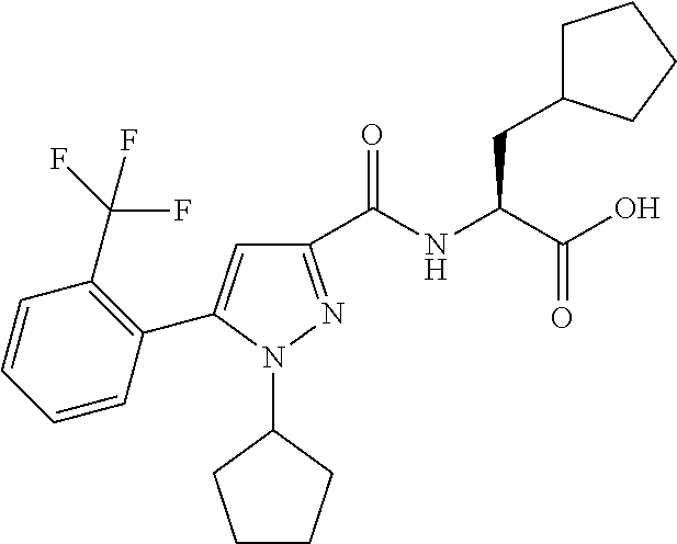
C1(C(NC(C(O)=O)CC2CCCC2)=O)=NN(C2CCCC2)C(C2=C(C(F)(F)F)C=CC=C2)=C1
